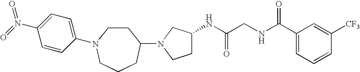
N1(C2CCN(C3=CC=C(N(=O)=O)C=C3)CCC2)CCC(NC(CNC(C2=CC=CC([CF3])=C2)=O)=O)C1
